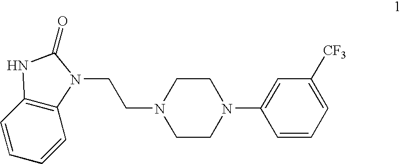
C1=CC=CC2=C1NC(=O)N2CCN1CCN(C2=CC([CF3])=CC=C2)CC1
